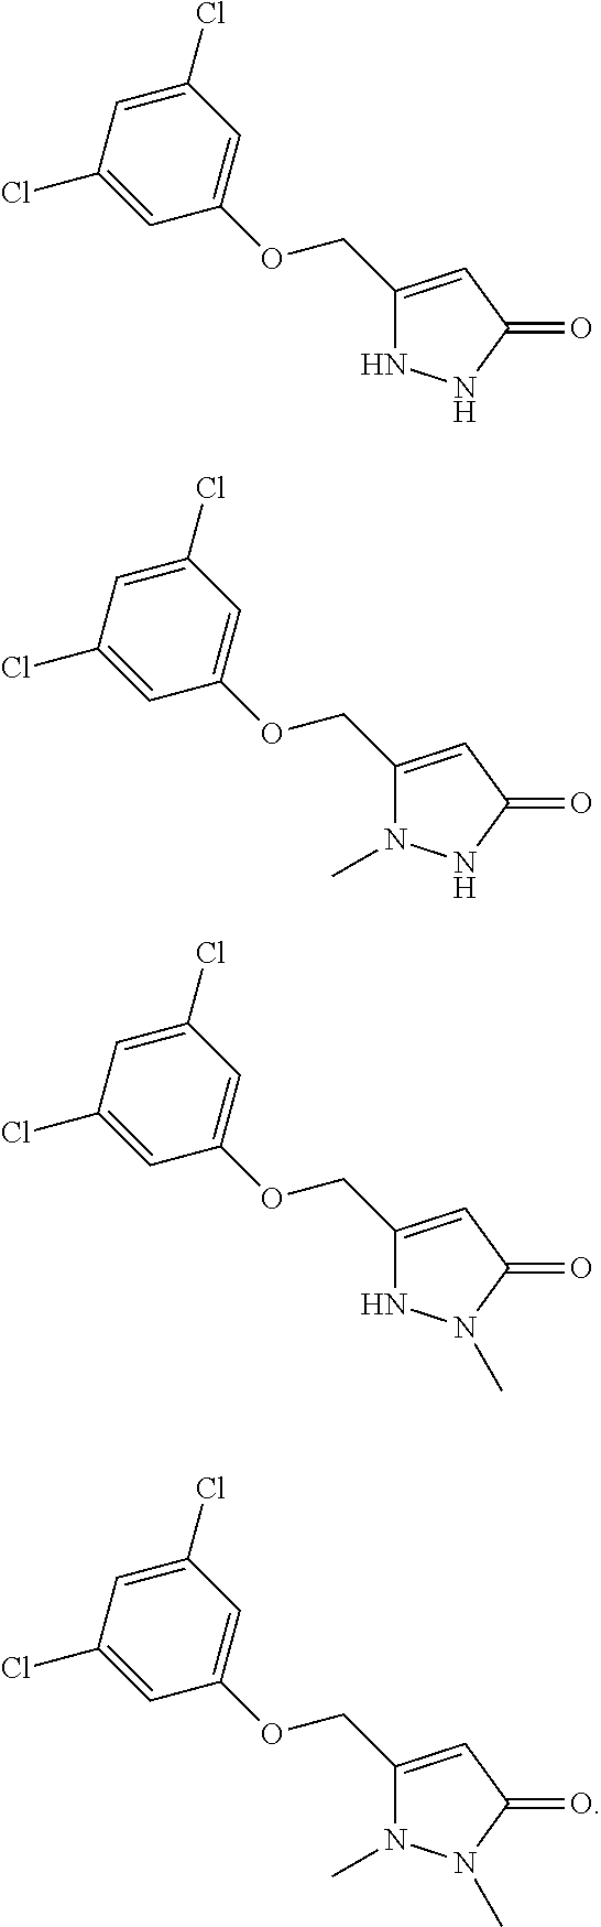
C1(COC2=CC(Cl)=CC(Cl)=C2)=CC(=O)NN1.C1(COC2=CC(Cl)=CC(Cl)=C2)=CC(=O)NN1C.C1(COC2=CC(Cl)=CC(Cl)=C2)=CC(=O)N(C)N1.C1(COC2=CC(Cl)=CC(Cl)=C2)=CC(=O)N(C)N1C
